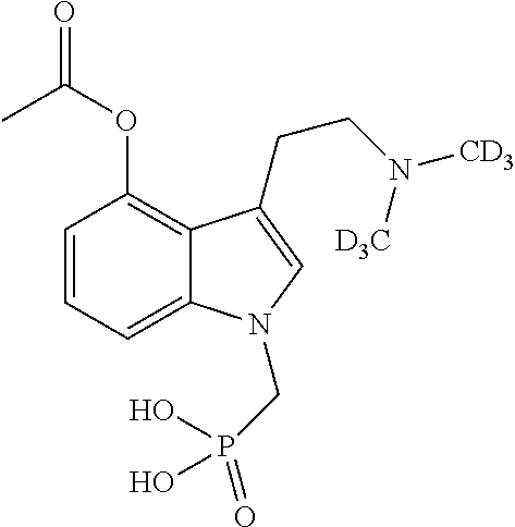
C1=CC=C2C(=C1OC(C)=O)C(CCN([D3C])[CD3])=CN2CP(=O)(O)O
